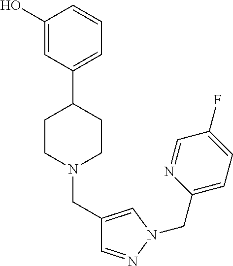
C1(O)=CC(C2CCN(CC3=CN(CC4=CC=C(F)C=N4)N=C3)CC2)=CC=C1
